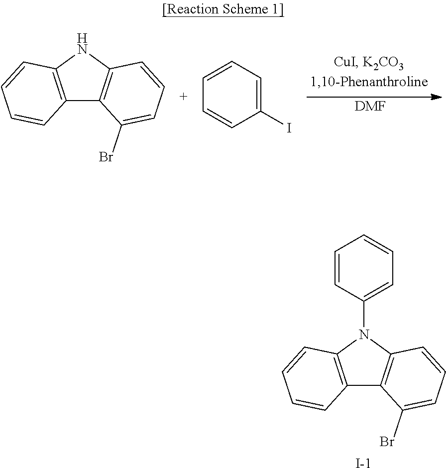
[DMF].C12=C(NC3=C1C(Br)=CC=C3)C=CC=C2.C1(I)=CC=CC=C1.C12=C(N(C3=CC=CC=C3)C3=C1C(Br)=CC=C3)C=CC=C2.[I-]
